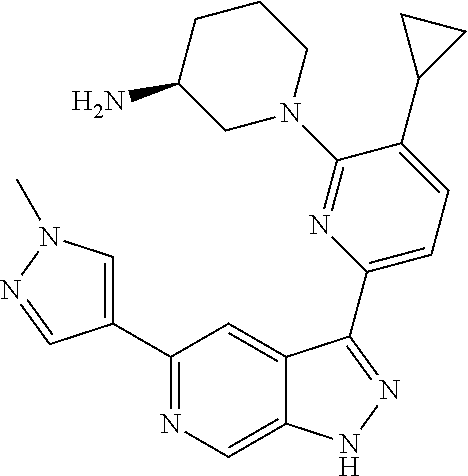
C1(C2=CN(C)N=C2)=NC=C2C(=C1)C(C1=CC=C(C3CC3)C(N3CCCC(N)C3)=N1)=NN2
